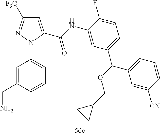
C1=C(C(NC2=CC(C(C3=CC=CC([CN])=C3)OCC3CC3)=CC=C2F)=O)N(C2=CC=CC(CN)=C2)N=C1[F3C]
